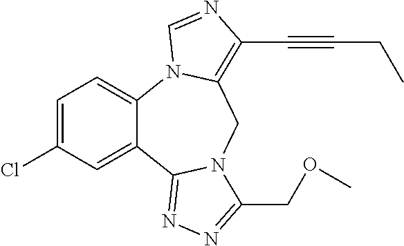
C1=C(Cl)C=C2C(=C1)N1C(=C(C#CCC)N=C1)CN1C2=NN=C1COC
